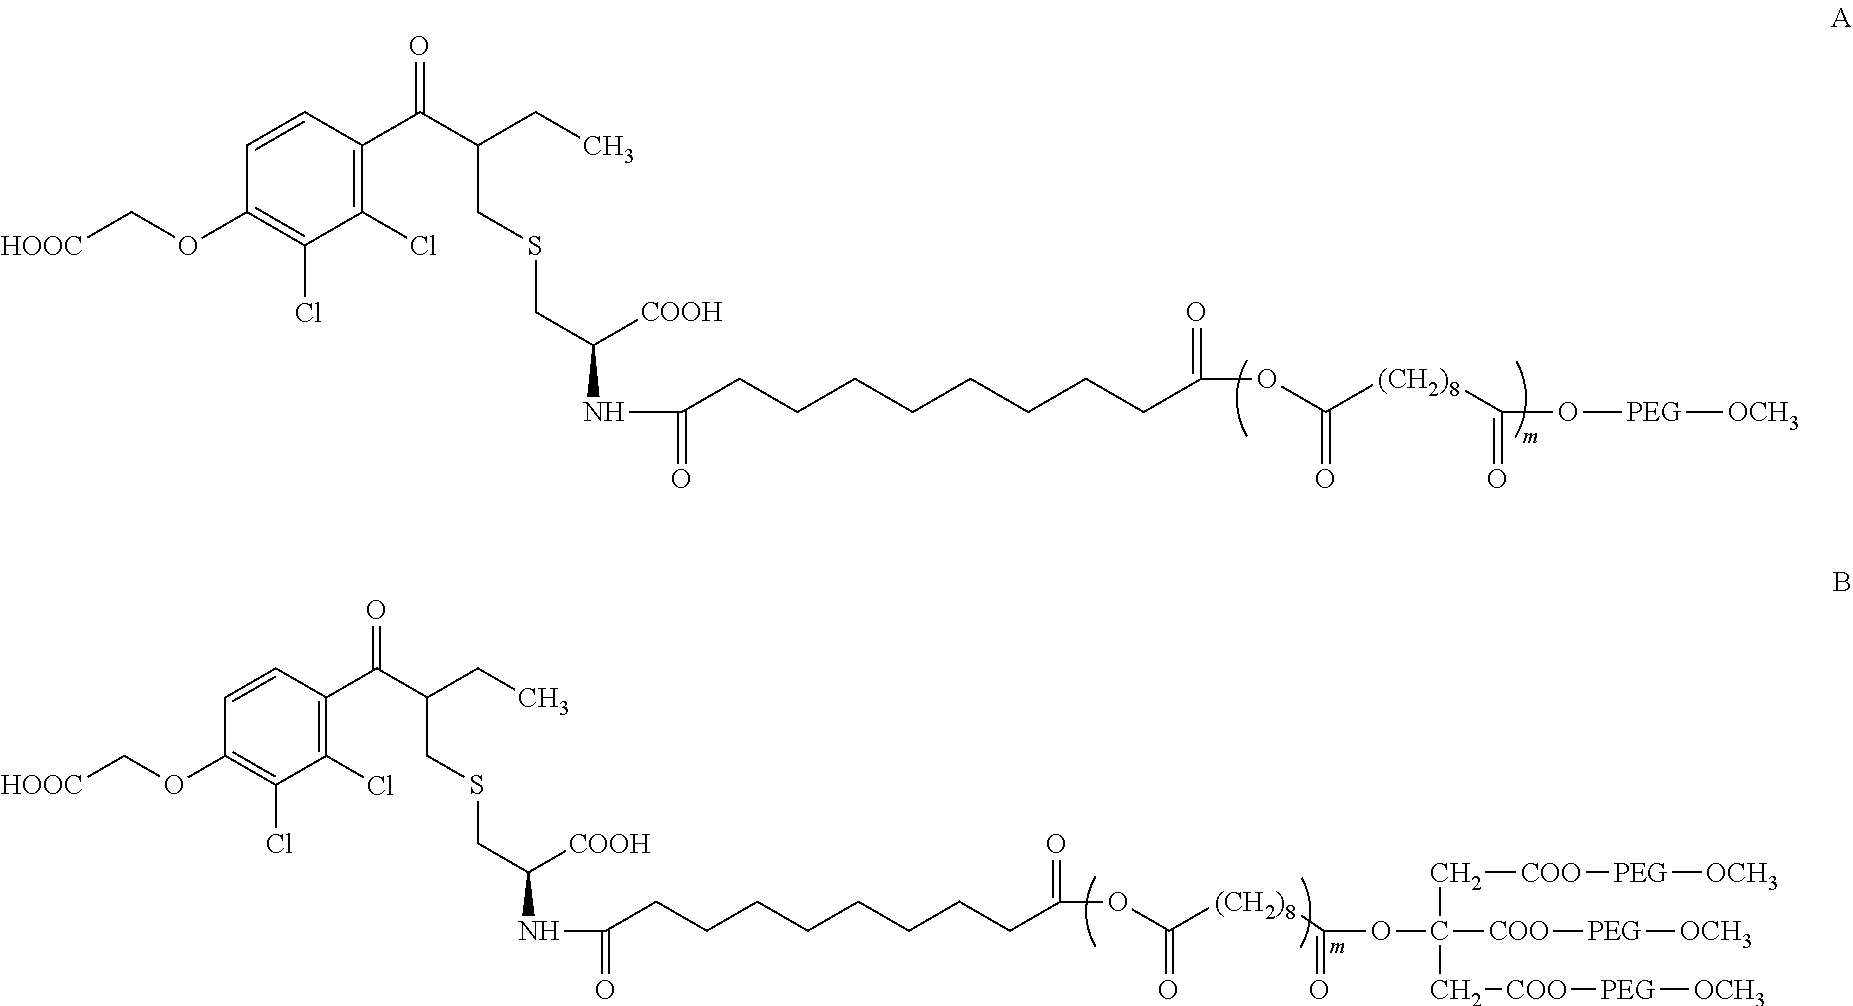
C1(Cl)=C(C(C(CC)CSCC([COOH])NC(=O)CCCCCCCCC(=O)OC([(CH2)8]C(=O)O[PEG][OCH3])=O)=O)C=CC(OC[HOOC])=C1Cl.C1(Cl)=C(C(C(CC)CSCC([COOH])NC(=O)CCCCCCCCC(=O)OC([(CH2)8]C(=O)OC([COO][PEG][OCH3])(C[COO][PEG][OCH3])C[COO][PEG][OCH3])=O)=O)C=CC(OC[HOOC])=C1Cl
